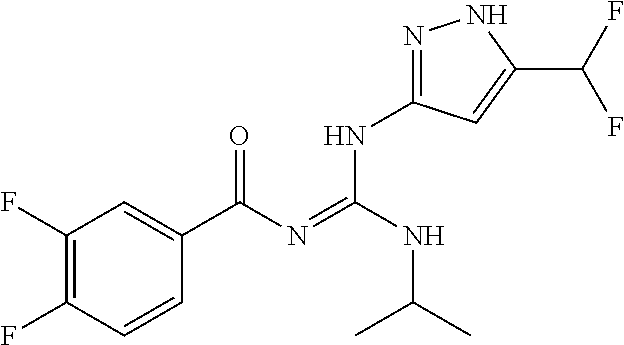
C1(F)=C(F)C=CC(C(N=C(NC(C)C)NC2=NNC(C(F)F)=C2)=O)=C1
